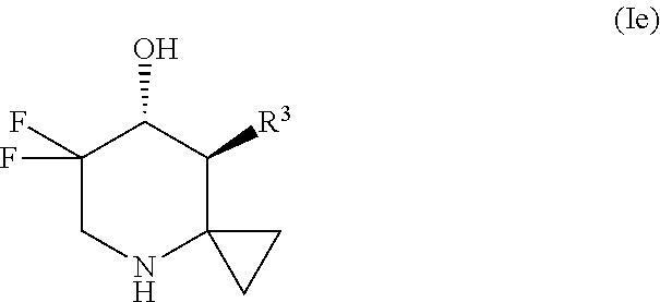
C1(F)(F)CNC2(C([R3])C1O)CC2
